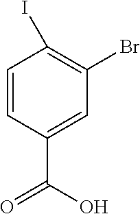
C1=CC(C(O)=O)=CC(Br)=C1I
